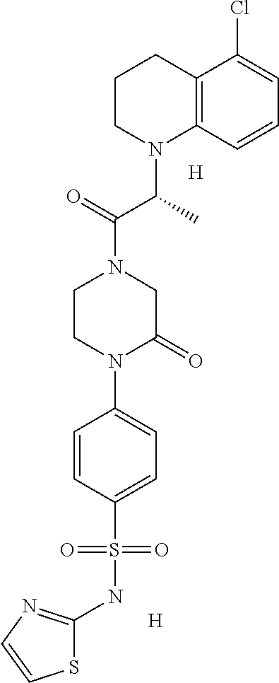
C12=C(C=CC=C1Cl)N(C(C(N1CCN(C3=CC=C(S(NC4=NC=CS4)(=O)=O)C=C3)C(=O)C1)=O)C)CCC2.[H].[H]
